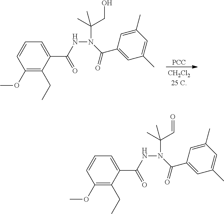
C(NN(C(C1=CC(C)=CC(C)=C1)=O)C(C)(CO)C)(C1=CC=CC(OC)=C1CC)=O.[PCC].C(NN(C(C1=CC(C)=CC(C)=C1)=O)C(C)(C=O)C)(C1=CC=CC(OC)=C1CC)=O
